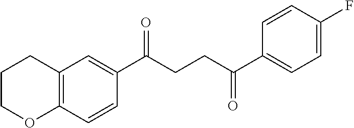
C12=C(C=CC(C(CCC(C3=CC=C(F)C=C3)=O)=O)=C1)OCCC2
